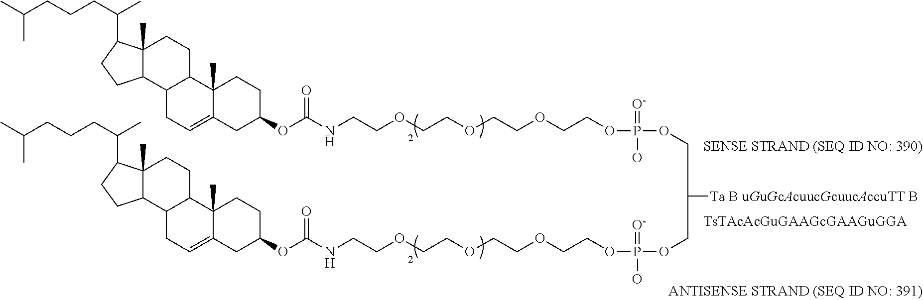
CC(CCCC(C)C1C2(C)C(C3C(CC2)C2(C)C(=CC3)CC(OC(NCCOCCOCCOCCOP(OCC(COP(=[O-])(OCCOCCOCCOCCNC(OC3CCC4(C)C(=CCC5C4CCC4(C)C5CCC4C(CCCC(C)C)C)C3)=O)O)[Ta B uGuGcAcuucGcuucAccuTT B])(=[O-])O)=O)CC2)CC1)C
